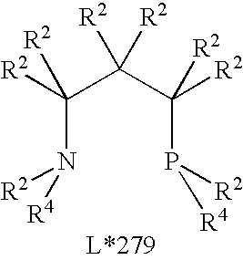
C(N([R2])[R4])(C(C(P([R2])[R4])([R2])[R2])([R2])[R2])([R2])[R2]
